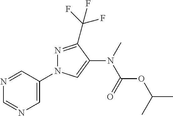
N1=C(C(F)(F)F)C(N(C(OC(C)C)=O)C)=CN1C1=CN=CN=C1
